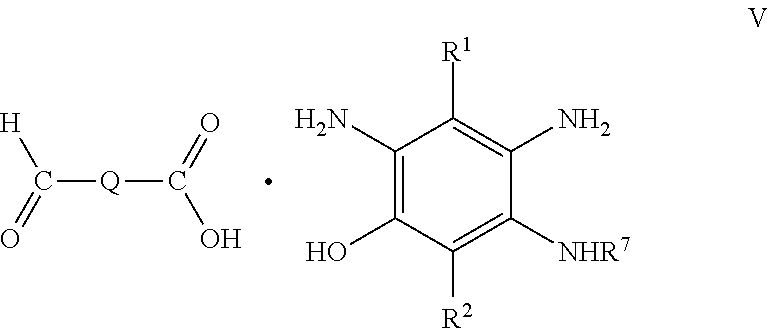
C([Q]C(O)=O)([H])=O.C1(N)=C(O)C([R2])=C([NHR7])C(N)=C1[R1]
